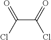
ClC(=O)C(Cl)=O
